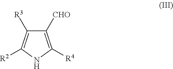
C1([CHO])=C([R4])NC([R2])=C1[R3]
